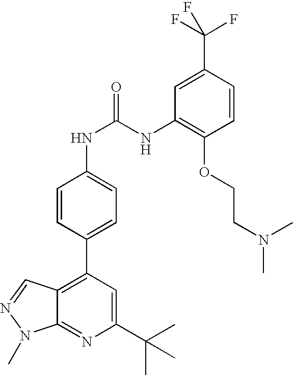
C1=CC(C2=C3C(=NC(C(C)(C)C)=C2)N(C)N=C3)=CC=C1NC(NC1=C(OCCN(C)C)C=CC(C(F)(F)F)=C1)=O
